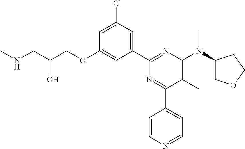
C1=C(Cl)C=C(C2=NC(N(C3COCC3)C)=C(C)C(C3=CC=NC=C3)=N2)C=C1OCC(CNC)O
